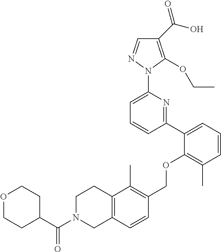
C1(C(O)=O)=C(OCC)N(C2=CC=CC(C3=CC=CC(C)=C3OCC3=C(C)C4=C(C=C3)CN(C(C3CCOCC3)=O)CC4)=N2)N=C1
